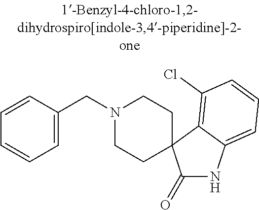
N1(CC2=CC=CC=C2)CCC2(CC1)C(=O)NC1=CC=CC(Cl)=C12
